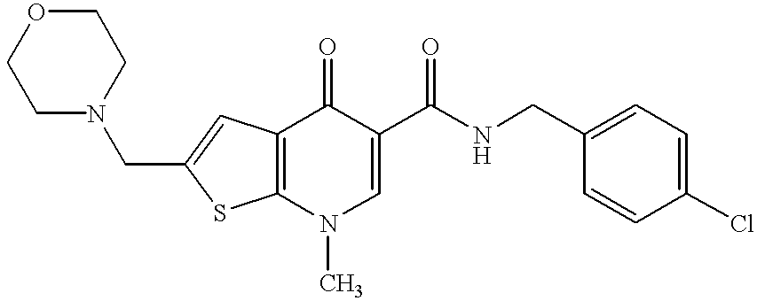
C1(CNC(C2=CN(C)C3=C(C2=O)C=C(CN2CCOCC2)S3)=O)=CC=C(Cl)C=C1
